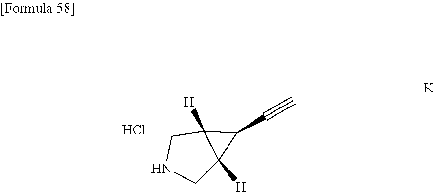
C1NCC2([H])C1([H])C2C#C.Cl
